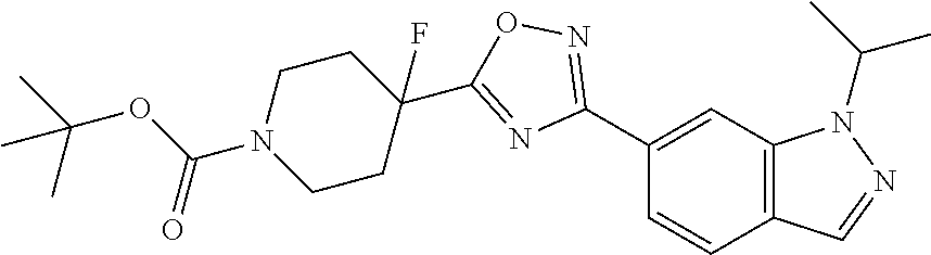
C1(C2=NOC(C3(F)CCN(C(OC(C)(C)C)=O)CC3)=N2)=CC2=C(C=C1)C=NN2C(C)C
